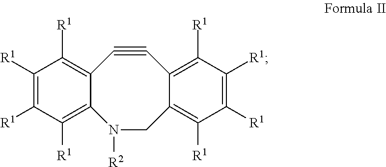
N1([R2])CC2=C([R1])C([R1])=C([R1])C([R1])=C2C#CC2=C([R1])C([R1])=C([R1])C([R1])=C12
